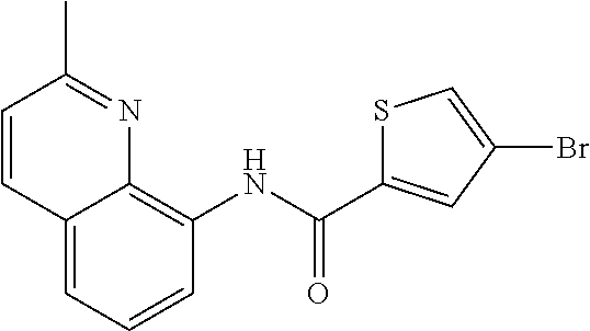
C1=CC2=CC=CC(NC(=O)C3=CC(Br)=CS3)=C2N=C1C
